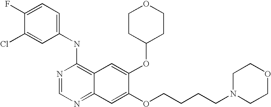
C1(NC2=C3C(=NC=N2)C=C(OCCCCN2CCOCC2)C(OC2CCOCC2)=C3)=CC=C(F)C(Cl)=C1
